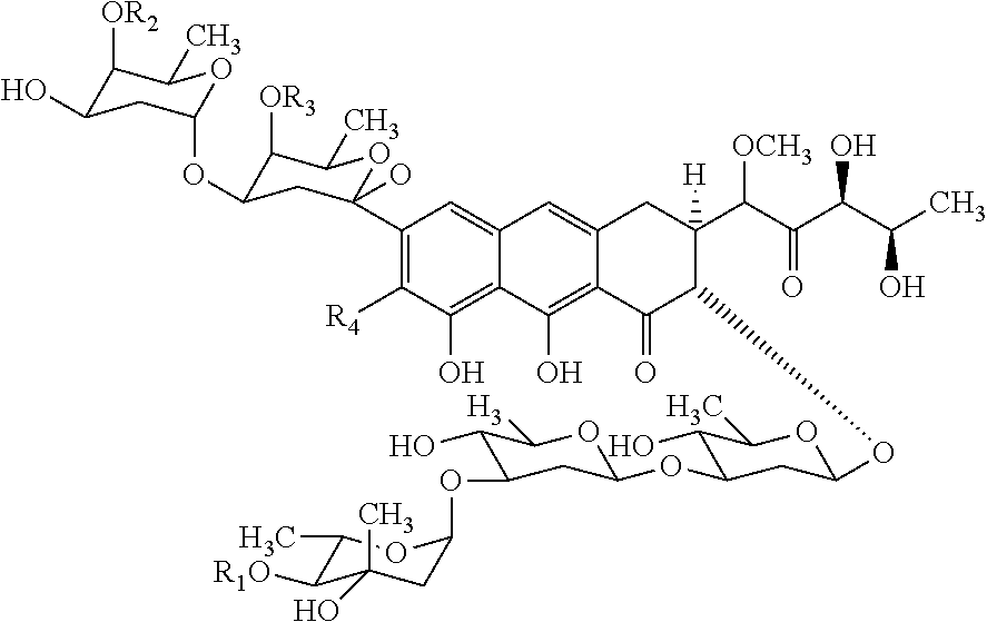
C1(C2(O)CC(OC3CC(O)C([OR2])C(C)O3)C([OR3])C(C)O2)=C([R4])C(O)=C2C(=C1)C=C1C(=C2O)C(=O)C(OC2CC(OC3CC(OC4CC(C)(O)C([R1O])C(C)O4)C(O)C([H3])O3)C(O)C(C)O2)C(C(C(=O)C(C(O)C)O)[OCH3])([H])C1
